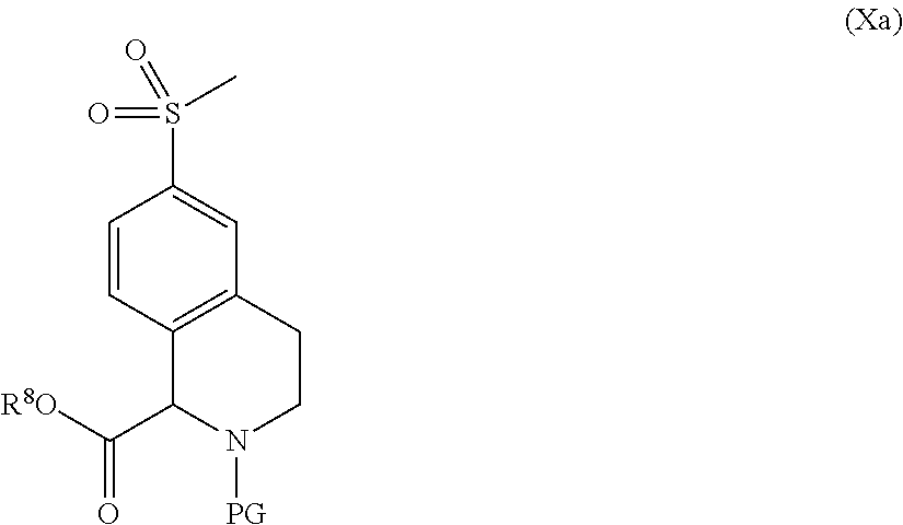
C1=CC2=C(C=C1S(=O)(=O)C)CCN([PG])C2C([R8O])=O
